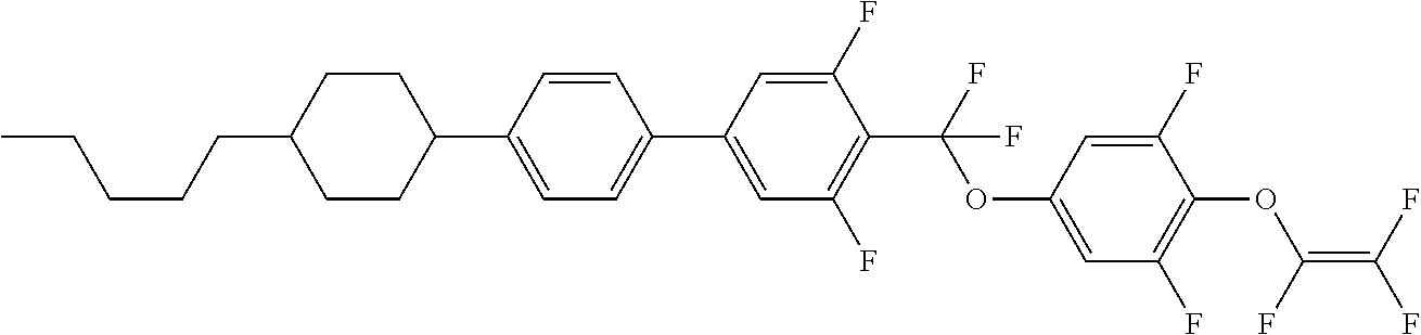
C1(C2=CC(F)=C(C(OC3=CC(F)=C(OC(=C(F)F)F)C(F)=C3)(F)F)C(F)=C2)=CC=C(C2CCC(CCCCC)CC2)C=C1
